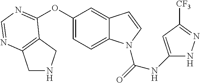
C1(OC2=NC=NC3=C2CNC3)=CC=C2C(=C1)C=CN2C(=O)NC1=CC([CF3])=NN1
